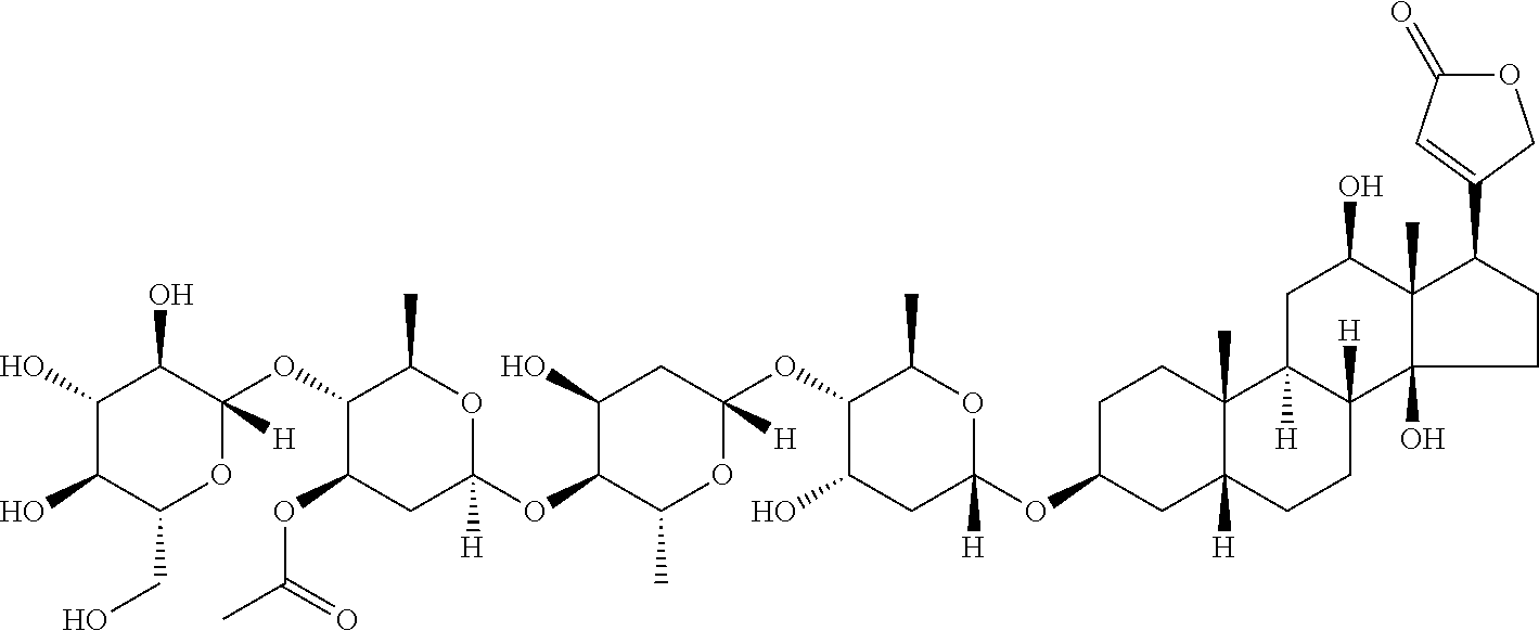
C1(O)C(O)C(CO)OC([H])(OC2C(OC(C)=O)CC(OC3C(C)OC(OC4C(O)CC(OC5CC6([H])C(C)(CC5)C5([H])C([H])(CC6)C6(O)C(C)(C(O)C5)C(C5=CC(=O)OC5)CC6)([H])OC4C)([H])CC3O)([H])OC2C)C1O
